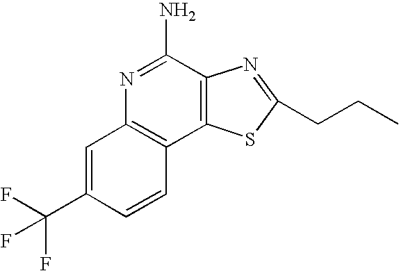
N1=C(N)C2=C(C3=C1C=C(C(F)(F)F)C=C3)SC(CCC)=N2
